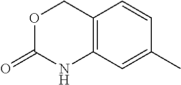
C1(C)=CC2=C(C=C1)COC(=O)N2
